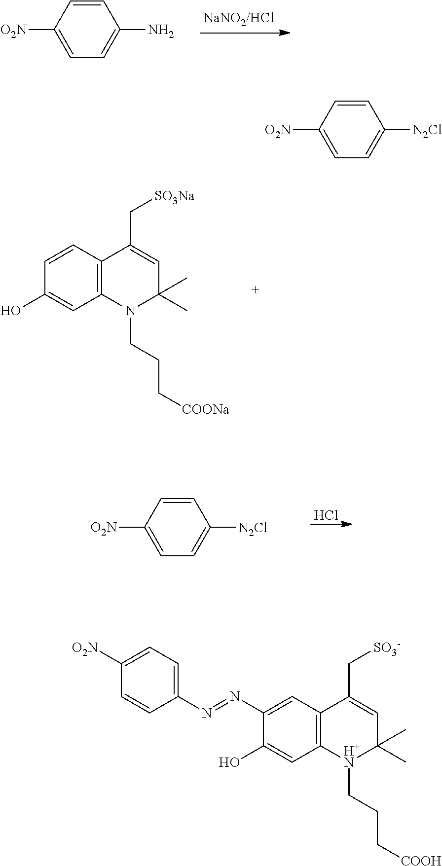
C1([O2N])=CC=C(N)C=C1.C1=CC2=C(C=C1O)N(CCC[COONa])C(C)(C)C=C2C[SO3Na].C1([O2N])=CC=C([N2Cl])C=C1.Cl.C1([O2N])=CC=C([N2Cl])C=C1.C1(N=NC2=CC=C([O2N])C=C2)=CC2=C(C=C1O)[H+N](CCC[COOH])C(C)(C)C=C2C[SO3-]
